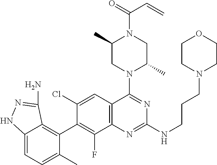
C12=CC=C(C)C(C3=C(F)C4=C(C=C3Cl)C(N3C(C)CN(C(=O)C=C)C(C)C3)=NC(NCCCN3CCOCC3)=N4)=C1C(N)=NN2
